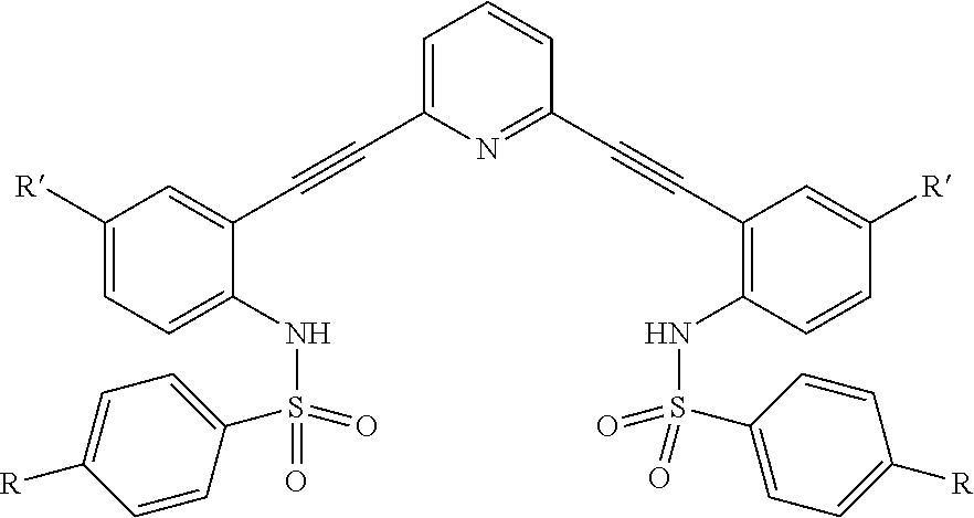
C1([R])=CC=C(NS(=O)(=O)C2=CC=C([R])C=C2)C(C#CC2=CC=CC(C#CC3=C(NS(C4=CC=C([R])C=C4)(=O)=O)C=CC([R])=C3)=N2)=C1
